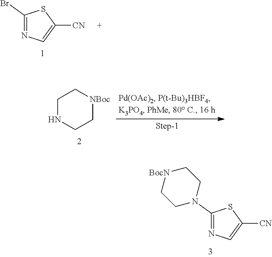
C1(Br)=NC=C([CN])S1.C1NCC[NBoc]C1.C1(N2CC[BocN]CC2)=NC=C([CN])S1
